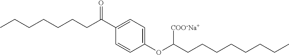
CCCCCCCC(C1=CC=C(OC(CCCCCCCC)[COO-Na+])C=C1)=O
